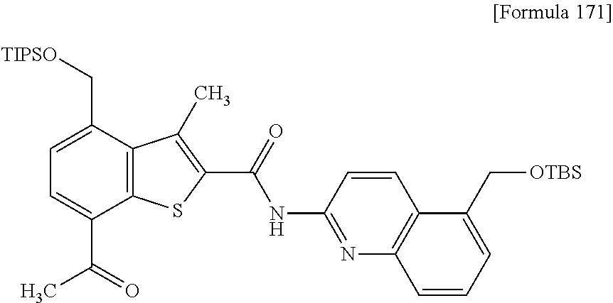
C12=C(C(C[TIPSO])=CC=C1C(=O)C)C(C)=C(C(=O)NC1=NC3=C(C=C1)C(C[OTBS])=CC=C3)S2
